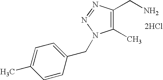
C1(C)=C(CN)N=NN1CC1=CC=C(C)C=C1.[2HCl]
